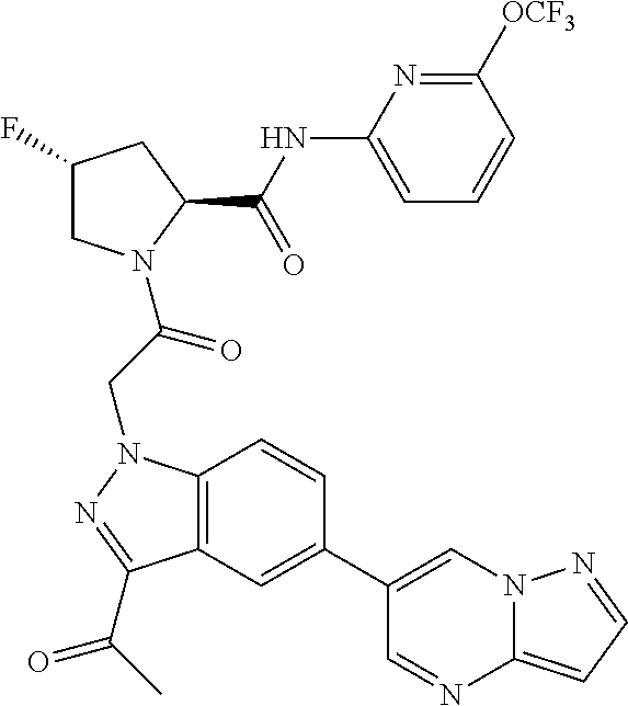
C12=C(N(CC(=O)N3CC(F)CC3C(NC3=CC=CC([OCF3])=N3)=O)N=C1C(=O)C)C=CC(C1=CN3C(=CC=N3)N=C1)=C2
